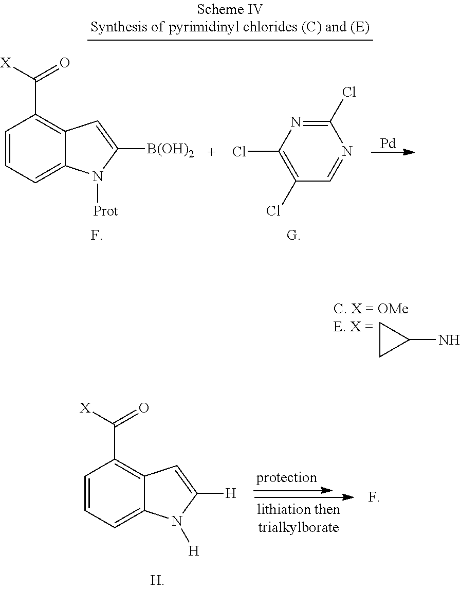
C1CC1N.C1=CC=C2C(=C1C([X])=O)C=C([H])N2[H].[Pd].C1=CC=C2C(=C1C([X])=O)C=C([B(OH)2])N2[Prot].C1(Cl)=NC(Cl)=C(Cl)C=N1
